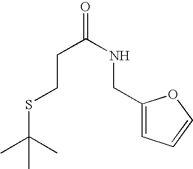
S(C(C)(C)C)CCC(NCC1=CC=CO1)=O
